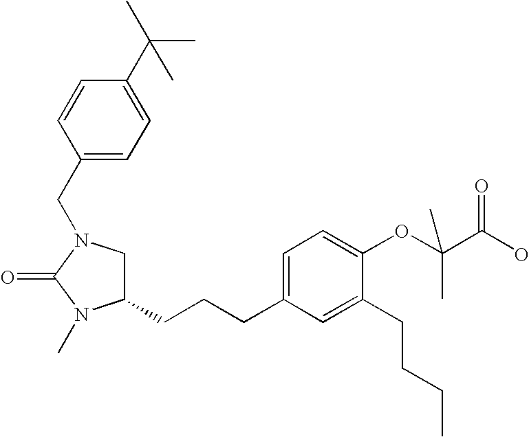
C1(CCCC2=CC=C(OC(C(O)=O)(C)C)C(CCCC)=C2)CN(CC2=CC=C(C(C)(C)C)C=C2)C(=O)N1C
